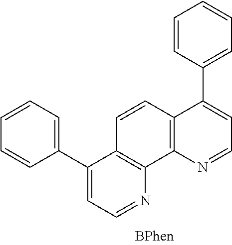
C1=C(C2=CC=NC3=C2C=CC2=C3N=CC=C2C2=CC=CC=C2)C=CC=C1
